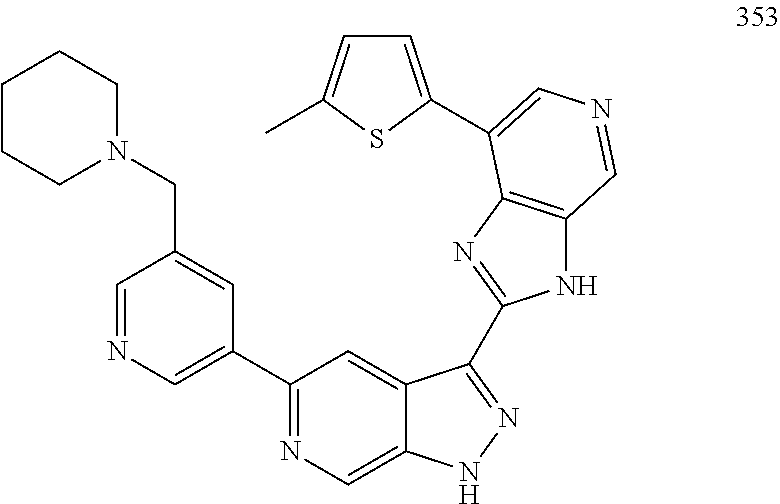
C1(C2=CN=CC(CN3CCCCC3)=C2)=NC=C2C(=C1)C(C1=NC3=C(N1)C=NC=C3C1=CC=C(C)S1)=NN2
